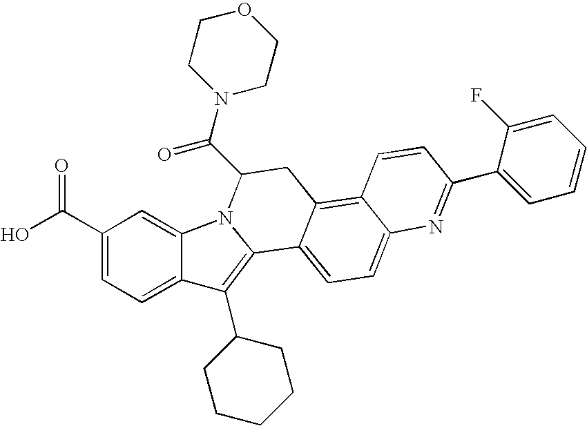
C12=C(C3CCCCC3)C3=CC=C(C(O)=O)C=C3N1C(C(N1CCOCC1)=O)CC1=C3C(=CC=C21)N=C(C1=CC=CC=C1F)C=C3
